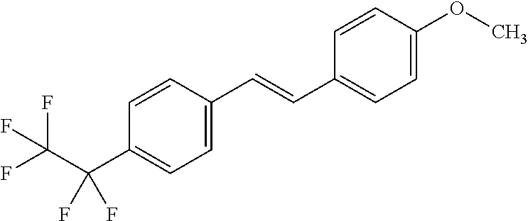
C1(C(C(F)(F)F)(F)F)=CC=C(C=CC2=CC=C(OC)C=C2)C=C1
